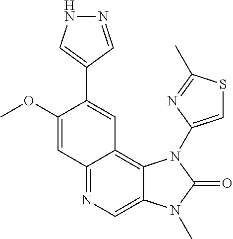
C1(OC)=CC2=NC=C3C(=C2C=C1C1=CNN=C1)N(C1=CSC(C)=N1)C(=O)N3C
